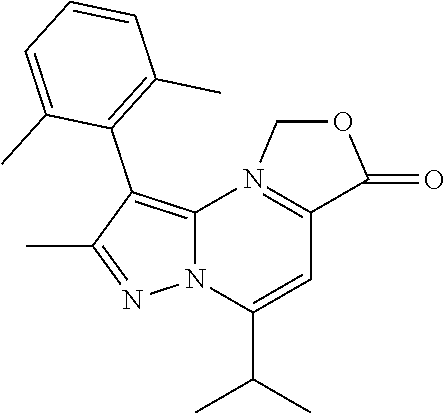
C12=C(C3=C(C)C=CC=C3C)C(C)=NN1C(C(C)C)=CC1=N2COC1=O
